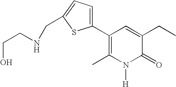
C1(C2=CC=C(CNCCO)S2)=C(C)N([H])C(=O)C(CC)=C1
